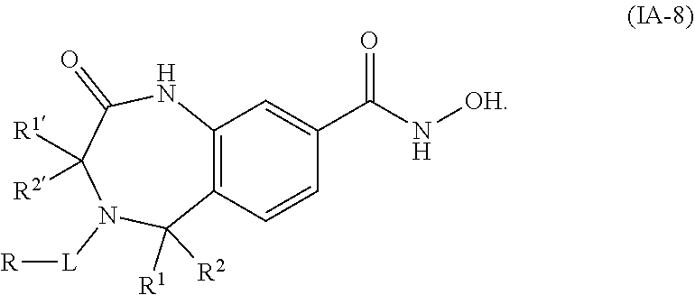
N([OH])C(C1=CC2=C(C([R1])([R2])N([L][R])C([R1])([R2])C(=O)N2)C=C1)=O
